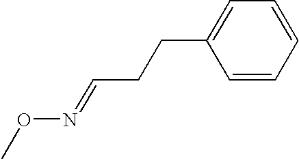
CON=CCCC1=CC=CC=C1
